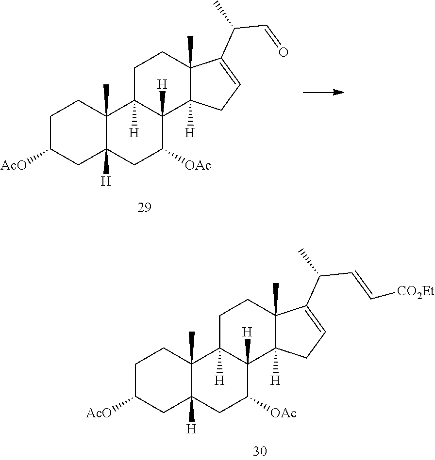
C1C([AcO])CC2([H])C(C)(C1)C1([H])C([H])(C([OAc])C2)C2([H])C(C)(CC1)C(C(C=O)C)=CC2.C1C([AcO])CC2([H])C(C)(C1)C1([H])C([H])(C([OAc])C2)C2([H])C(C)(CC1)C(C(C=C[CO2Et])C)=CC2
